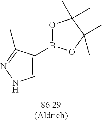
O1B(C2=CNN=C2C)OC(C)(C)C1(C)C
